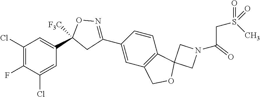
C1(C2=NOC(C3=CC(Cl)=C(F)C(Cl)=C3)([F3C])C2)=CC2=C(C=C1)C1(OC2)CN(C(CS(=O)(=O)C)=O)C1
